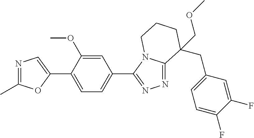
N1=C(C)OC(C2=CC=C(C3=NN=C4N3CCCC4(CC3=CC=C(F)C(F)=C3)COC)C=C2OC)=C1
